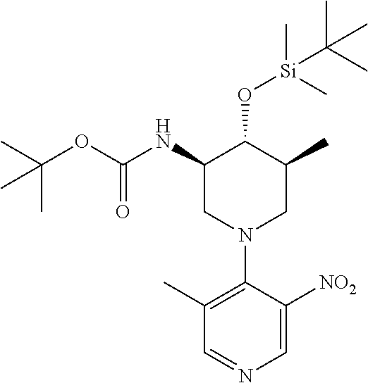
C1(C)=C(N2CC(C)C(O[Si](C)(C)C(C)(C)C)C(NC(OC(C)(C)C)=O)C2)C([NO2])=CN=C1
